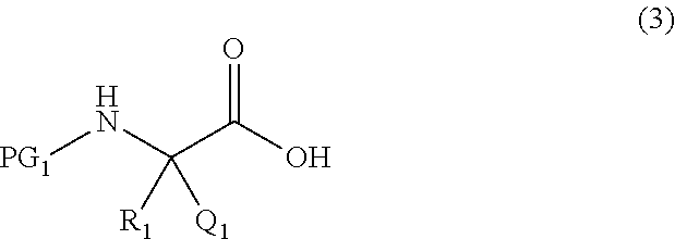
C(C(O)=O)(N[PG1])([R1])[Q1]
